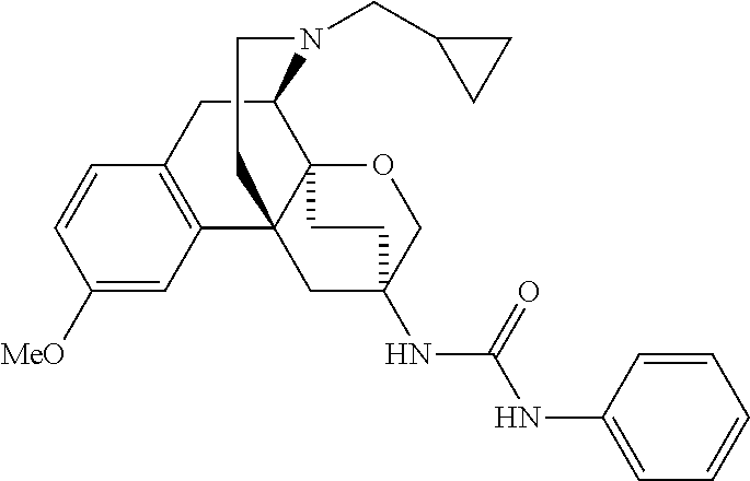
C1([MeO])=CC2=C(C=C1)CC1C34C2(CC(NC(NC2=CC=CC=C2)=O)(CO3)CC4)CCN1CC1CC1
